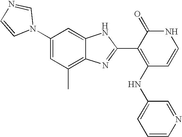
C1(C)=C2C(=CC(N3C=NC=C3)=C1)NC(C1=C(NC3=CC=CN=C3)C=CNC1=O)=N2
